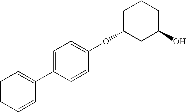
OC1CCCC(OC2=CC=C(C3=CC=CC=C3)C=C2)C1
